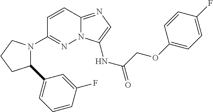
N12C(=NC=C1NC(=O)COC1=CC=C(F)C=C1)C=CC(N1C(C3=CC=CC(F)=C3)CCC1)=N2
